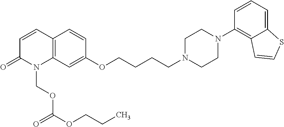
C1=CC2=C(N(COC(OCCC)=O)C1=O)C=C(OCCCCN1CCN(C3=C4C(=CC=C3)SC=C4)CC1)C=C2
